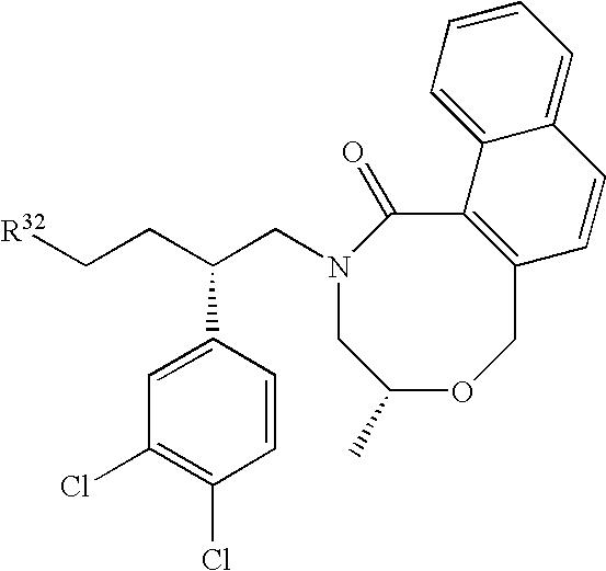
C1C(C)OCC2=C(C(=O)N1CC(CC[R32])C1=CC(Cl)=C(Cl)C=C1)C1=CC=CC=C1C=C2
